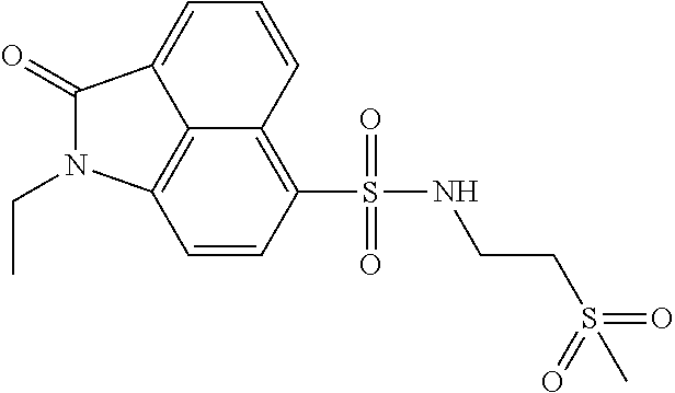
C12=C(S(=O)(=O)NCCS(=O)(=O)C)C=CC3=C1C(=CC=C2)C(=O)N3CC
